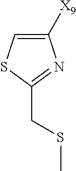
C1([X9])=CSC(CSC)=N1
